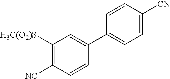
C1([H3C(O2)S])=C([NC])C=CC(C2=CC=C([CN])C=C2)=C1
